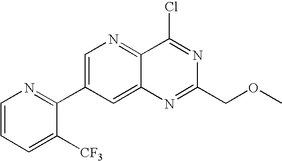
C12=CC(C3=NC=CC=C3[CF3])=CN=C1C(Cl)=NC(COC)=N2
